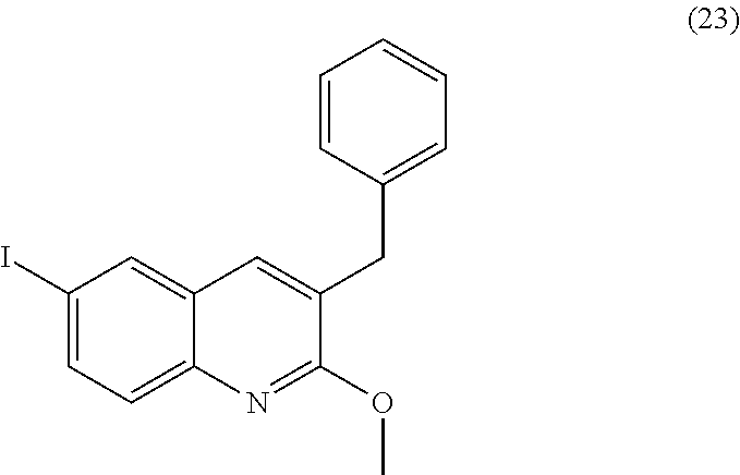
C1(CC2=CC3=CC(I)=CC=C3N=C2OC)=CC=CC=C1
